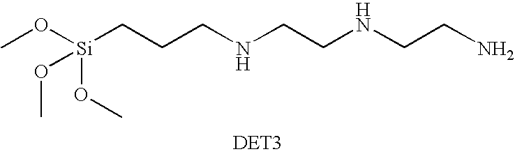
CO[Si](CCCNCCNCCN)(OC)OC
